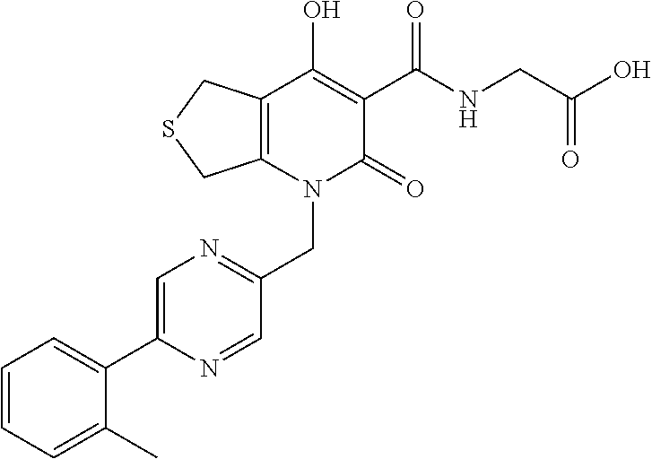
C(N1C(=O)C(C(NCC(O)=O)=O)=C(O)C2=C1CSC2)C1=NC=C(C2=CC=CC=C2C)N=C1
